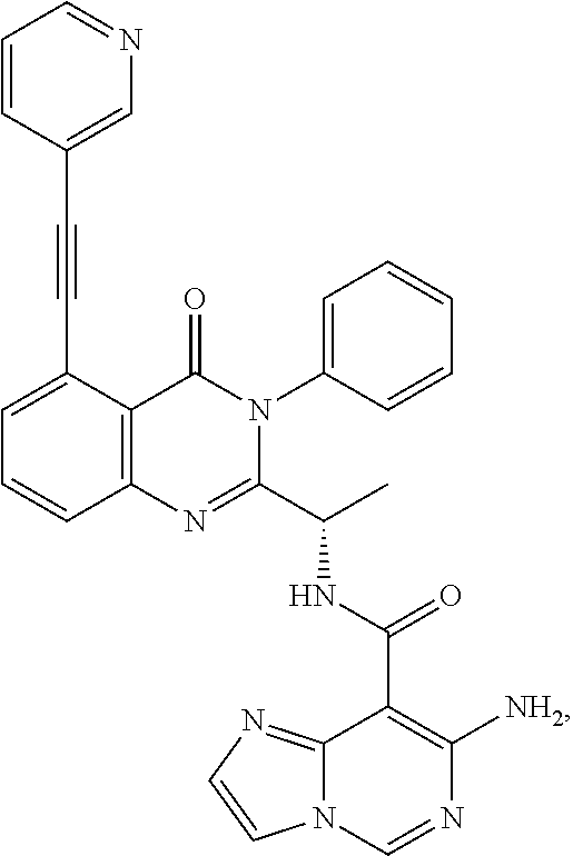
C(C1=CC=CC2=C1C(=O)N(C1=CC=CC=C1)C(C(C)NC(C1=C([NH2])N=CN3C1=NC=C3)=O)=N2)#CC1=CN=CC=C1
